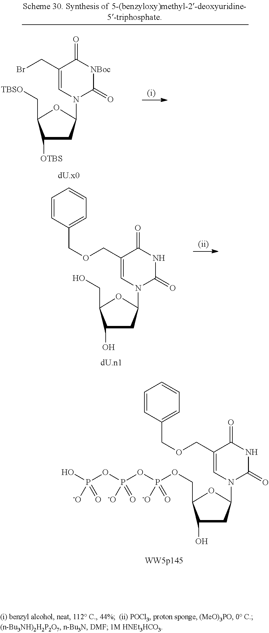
C1([OTBS])CC(N2C=C(CBr)C(=O)[NBoc]C2=O)OC1C[TBSO].C1(O)CC(N2C=C(COCC3=CC=CC=C3)C(=O)NC2=O)OC1CO.C1(O)CC(N2C=C(COCC3=CC=CC=C3)C(=O)NC2=O)OC1COP(OP(OP(O)([-O])=O)([-O])=O)([-O])=O
